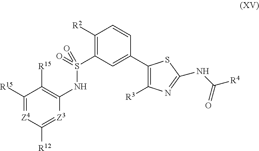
C1([R2])=C(S(=O)(=O)NC2=C([R15])C([R15])=[Z4]C([R12])=[Z3]2)C=C(C2=C([R3])N=C(NC([R4])=O)S2)C=C1
